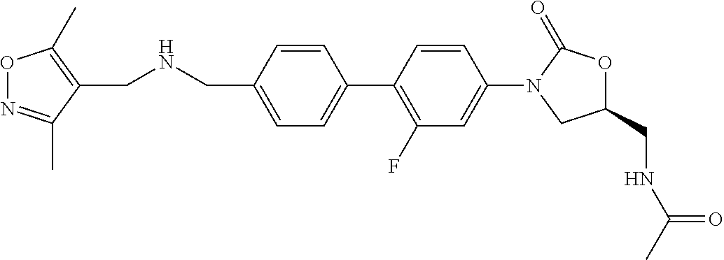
C1(CNC(=O)C)OC(=O)N(C2=CC(F)=C(C3=CC=C(CNCC4=C(C)ON=C4C)C=C3)C=C2)C1
